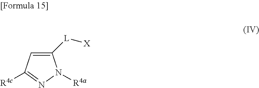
C1([L][X])=CC([R4c])=NN1[R4a]
